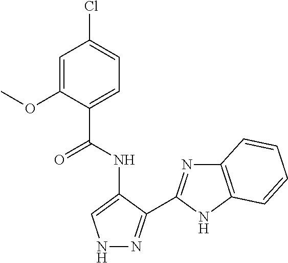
C1=C(OC)C(C(NC2=CNN=C2C2=NC3=C(N2)C=CC=C3)=O)=CC=C1Cl
